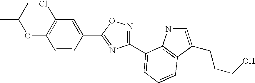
C1(C2=NC(C3=CC=CC4=C3NC=C4CCCO)=NO2)=CC(Cl)=C(OC(C)C)C=C1
